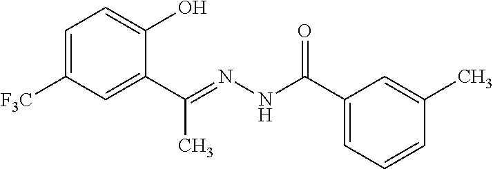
C1=C([F3C])C=C(C(=NNC(=O)C2=CC=CC(C)=C2)C)C(O)=C1
